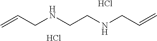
Cl.Cl.C=CCNCCNCC=C
